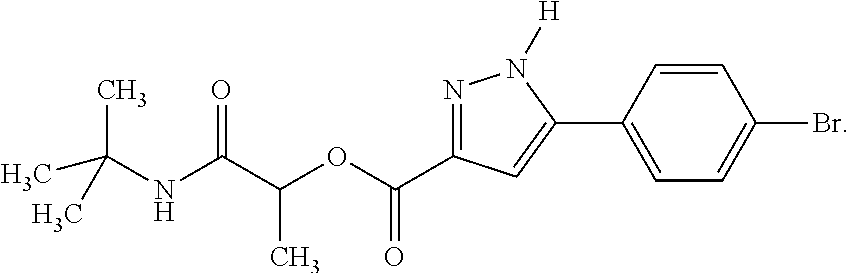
C1(C2=CC(C(OC(C(NC(C)(C)C)=O)C)=O)=NN2[H])=CC=C(Br)C=C1
